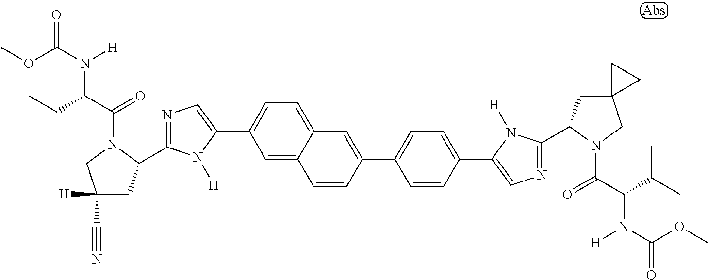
COC(=O)N(C(CC)C(=O)N1C(C2=NC=C(C3=CC=C4C(=C3)C=CC(C3=CC=C(C5=CN=C(C6CC7(CN6C(=O)C(N([H])C(=O)OC)C(C)C)CC7)N5[H])C=C3)=C4)N2[H])CC([H])(C#N)C1)[H]
